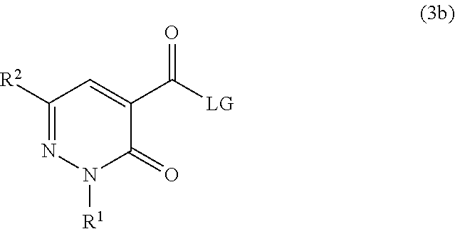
C1([R2])=NN([R1])C(=O)C(C([LG])=O)=C1
